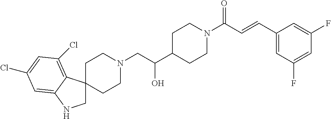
C1C2(C3=C(Cl)C=C(Cl)C=C3N1)CCN(CC(C1CCN(C(C=CC3=CC(F)=CC(F)=C3)=O)CC1)O)CC2
